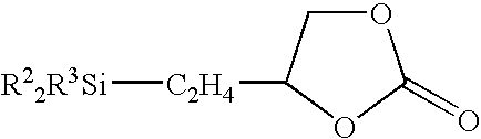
[R22R3Si][C2H4]C1COC(=O)O1
